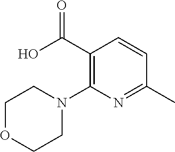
C(C1=C(N2CCOCC2)N=C(C)C=C1)(O)=O
